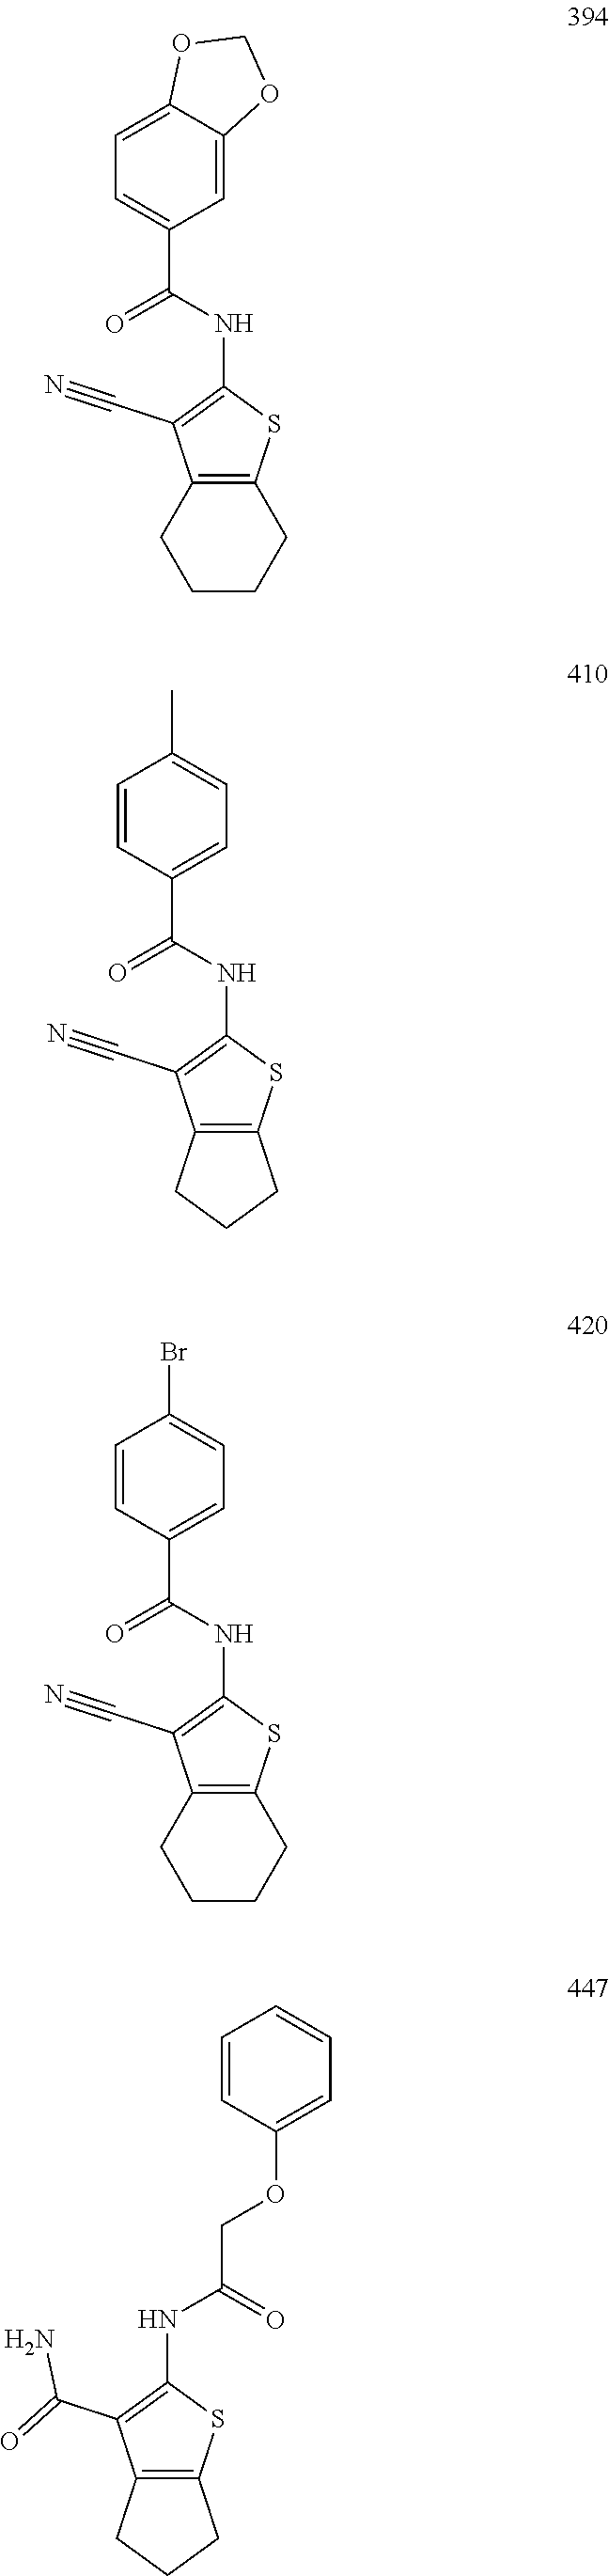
N(C1=C(C#N)C2=C(S1)CCCC2)C(C1=CC=C2C(=C1)OCO2)=O.C1=CC(C(NC2=C(C#N)C3=C(S2)CCC3)=O)=CC=C1C.C1=CC(C(NC2=C(C#N)C3=C(S2)CCCC3)=O)=CC=C1Br.C1(NC(=O)COC2=CC=CC=C2)=C(C(=O)N)C2=C(S1)CCC2
